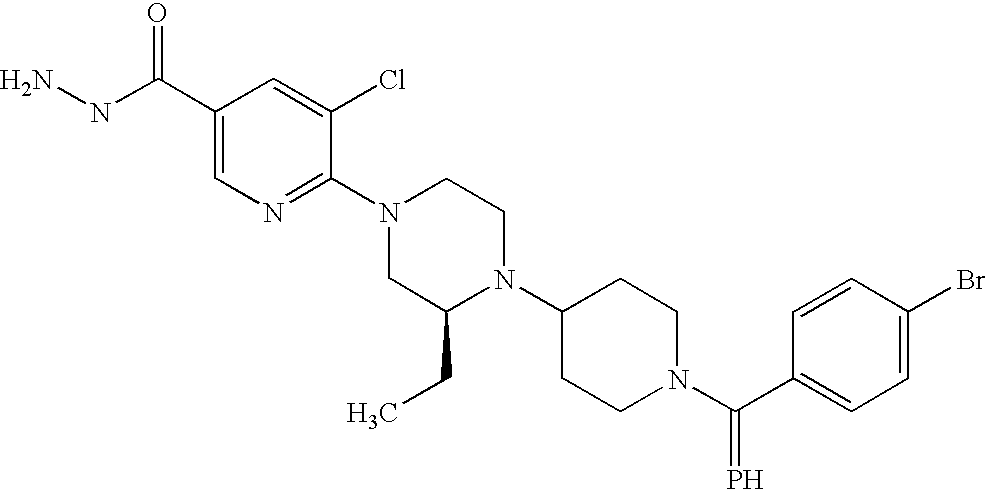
C1(Br)=CC=C(C(N2CCC(N3C(CC)CN(C4=NC=C(C(NN)=O)C=C4Cl)CC3)CC2)=P)C=C1
